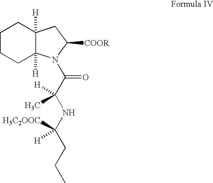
C1CCC2([H])C([H])(C1)CC([COOR])N2C(C(NC(CCC)([H5C2OOC])[H])([H])C)=O
